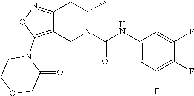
C12=NOC(N3CCOCC3=O)=C1CN(C(NC1=CC(F)=C(F)C(F)=C1)=O)C(C)C2
